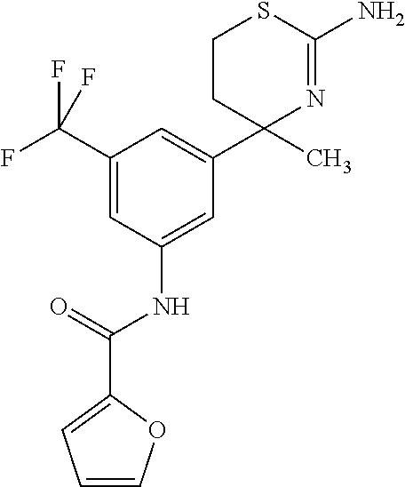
C1(C(F)(F)F)=CC(NC(=O)C2=CC=CO2)=CC(C2(C)N=C(N)SCC2)=C1
